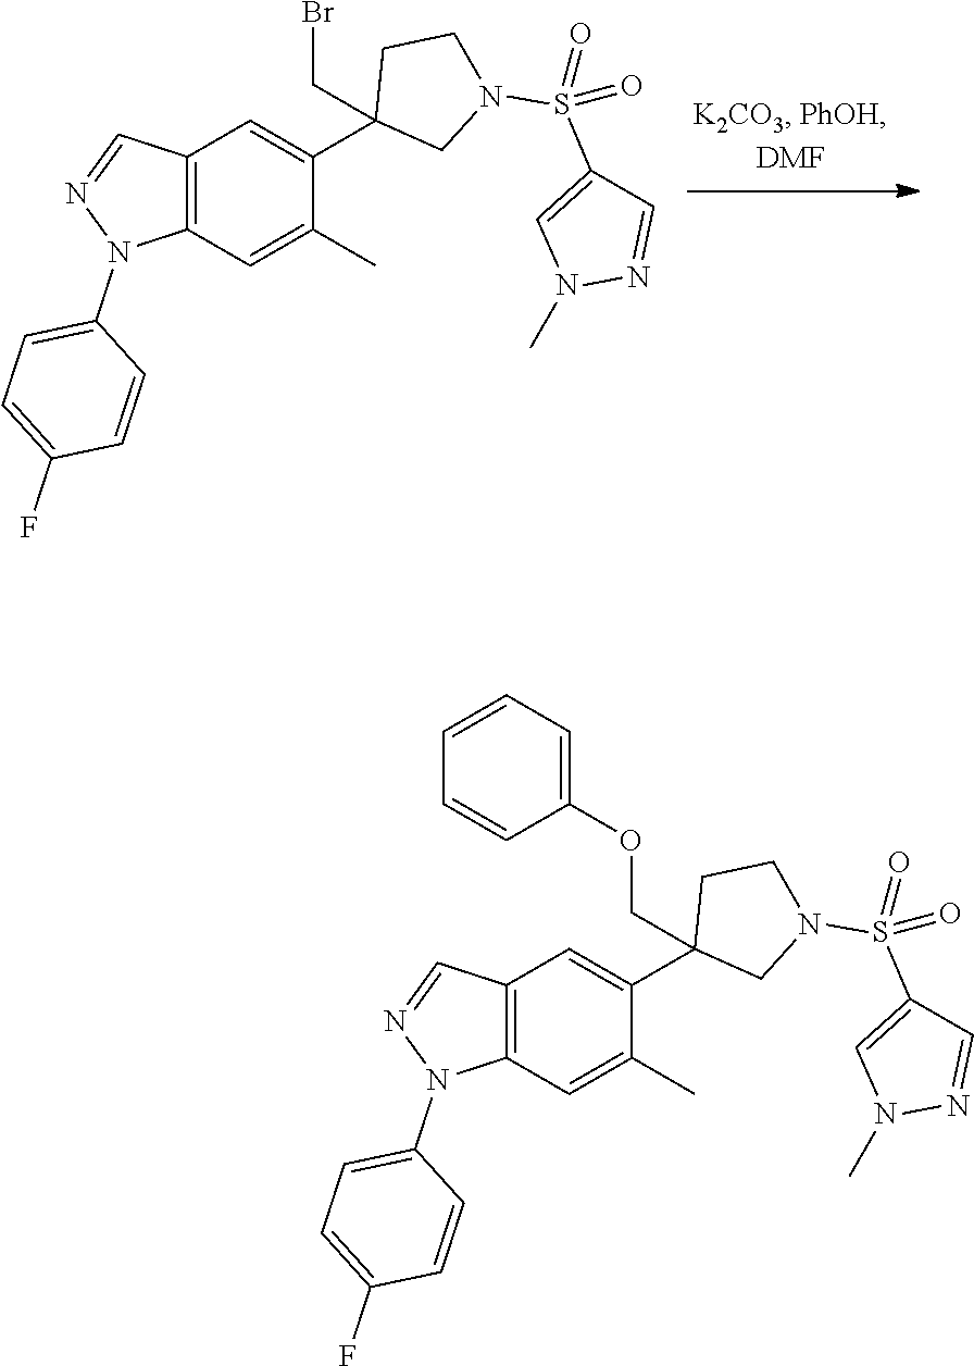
C12=C(C=C(C)C(C3(CBr)CN(S(=O)(C4=CN(C)N=C4)=O)CC3)=C1)N(C1=CC=C(F)C=C1)N=C2.C12=C(C=C(C)C(C3(COC4=CC=CC=C4)CN(S(=O)(C4=CN(C)N=C4)=O)CC3)=C1)N(C1=CC=C(F)C=C1)N=C2
